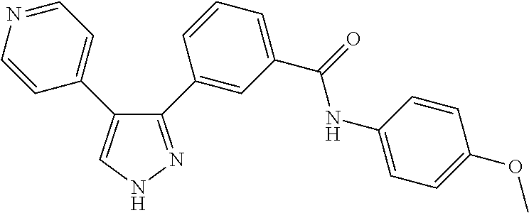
C1=CN=CC=C1C1=CNN=C1C1=CC(C(=O)NC2=CC=C(OC)C=C2)=CC=C1
